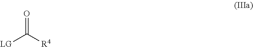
O=C([R4])[LG]
